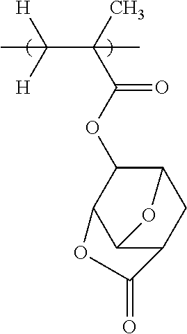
C(C([H])([H])C)(C(OC1C2C3C(CC1O3)C(=O)O2)=O)(C)C
